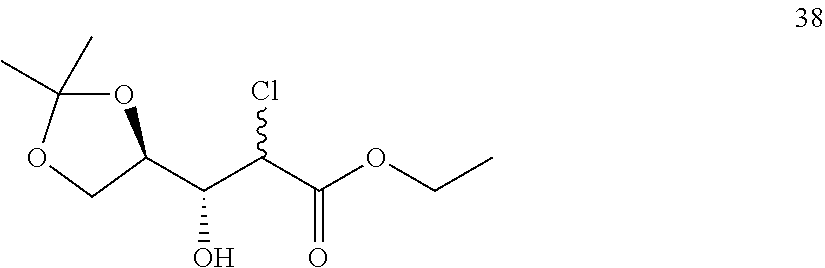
O1C(C)(C)OCC1C(C(C(OCC)=O)Cl)O
